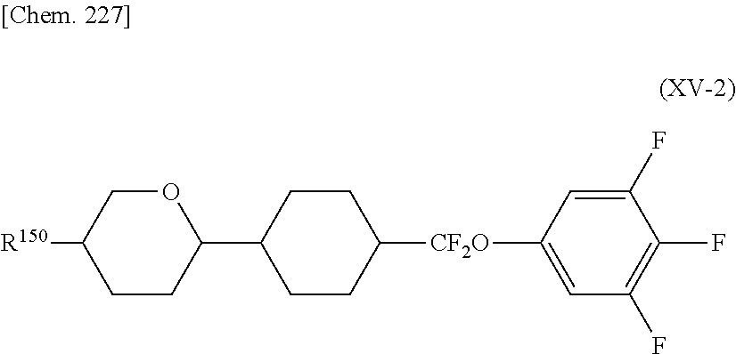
C1CC(C2CCC([CF2O]C3=CC(F)=C(F)C(F)=C3)CC2)OCC1[R150]
